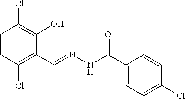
C1=CC(Cl)=C(C=NNC(C2=CC=C(Cl)C=C2)=O)C(O)=C1Cl
